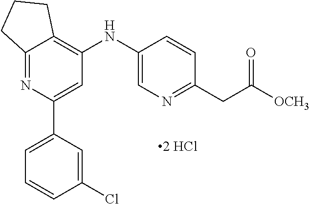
C1(Cl)=CC(C2=CC(NC3=CN=C(CC([OCH3])=O)C=C3)=C3C(=N2)CCC3)=CC=C1.[2 HCl]
